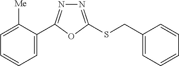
C1=C(C2=NN=C(SCC3=CC=CC=C3)O2)C([Me])=CC=C1
